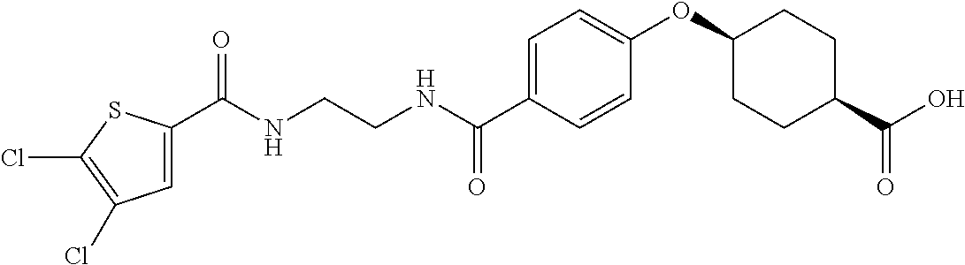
C1=C(C(NCCNC(C2=CC=C(OC3CCC(C(O)=O)CC3)C=C2)=O)=O)SC(Cl)=C1Cl
